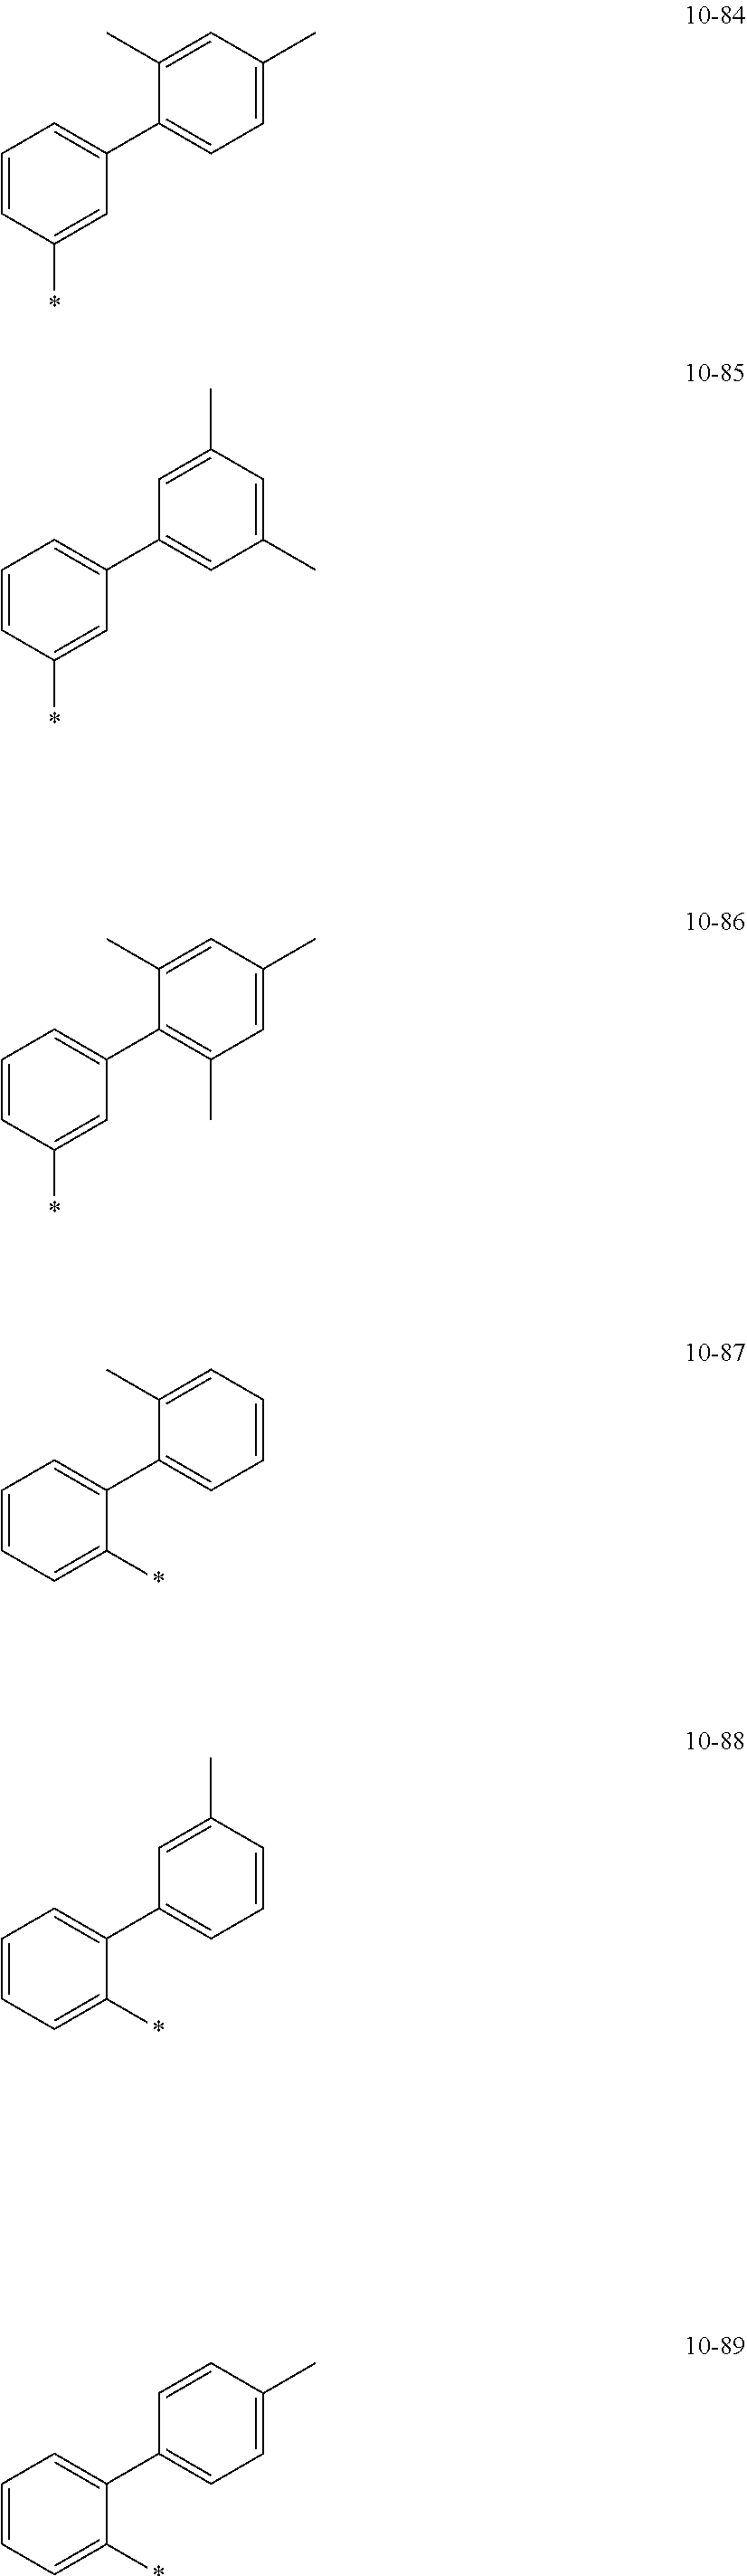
C1=CC(*)=CC(C2=CC=C(C)C=C2C)=C1.C1=CC(*)=CC(C2=CC(C)=CC(C)=C2)=C1.C1=CC(*)=CC(C2=C(C)C=C(C)C=C2C)=C1.C1=CC=C(*)C(C2=CC=CC=C2C)=C1.C1=CC=C(*)C(C2=CC=CC(C)=C2)=C1.C1=CC=C(*)C(C2=CC=C(C)C=C2)=C1
